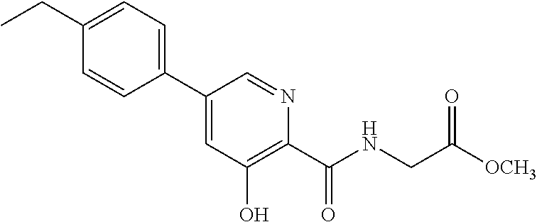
C1(C2=CC=C(CC)C=C2)=CC(O)=C(C(NCC([OCH3])=O)=O)N=C1
